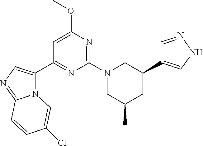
N12C(C3=NC(N4CC(C)CC(C5=CNN=C5)C4)=NC(OC)=C3)=CN=C1C=CC(Cl)=C2
